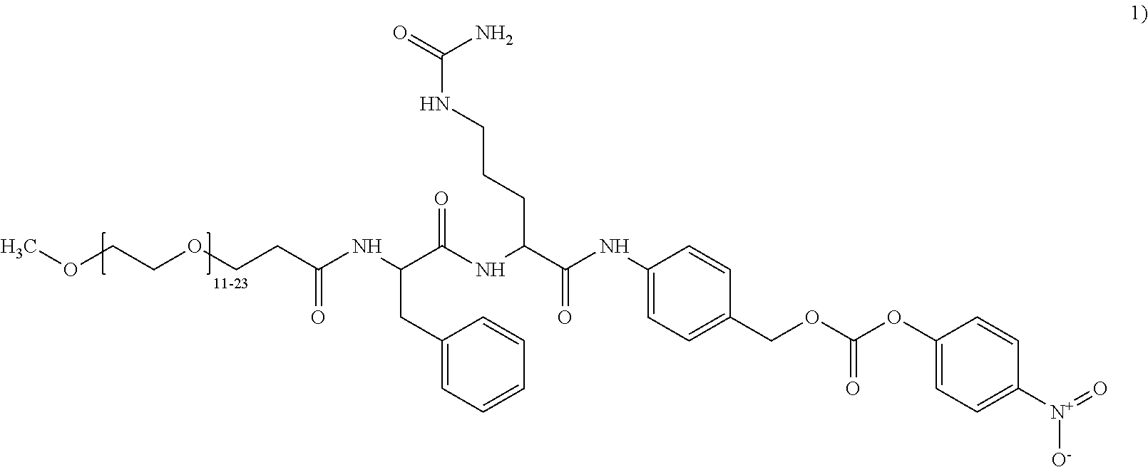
O(CCOCCC(NC(C(NC(C(NC1=CC=C(COC(OC2=CC=C([N+](=O)[O-])C=C2)=O)C=C1)=O)CCCNC(=O)N)=O)CC1=CC=CC=C1)=O)C
